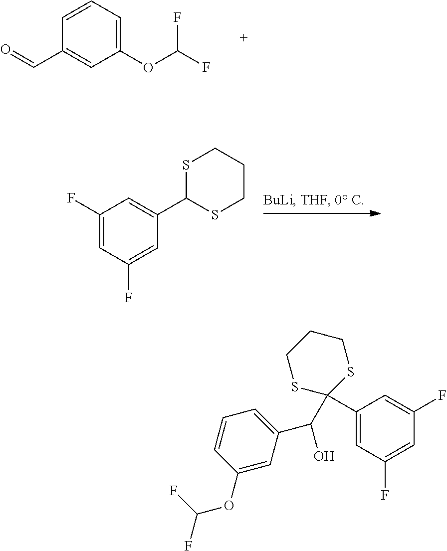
C(C1=CC(OC(F)F)=CC=C1)=O.C1(F)=CC(F)=CC(C2SCCCS2)=C1.C1(C2(C(C3=CC=CC(OC(F)F)=C3)O)SCCCS2)=CC(F)=CC(F)=C1
